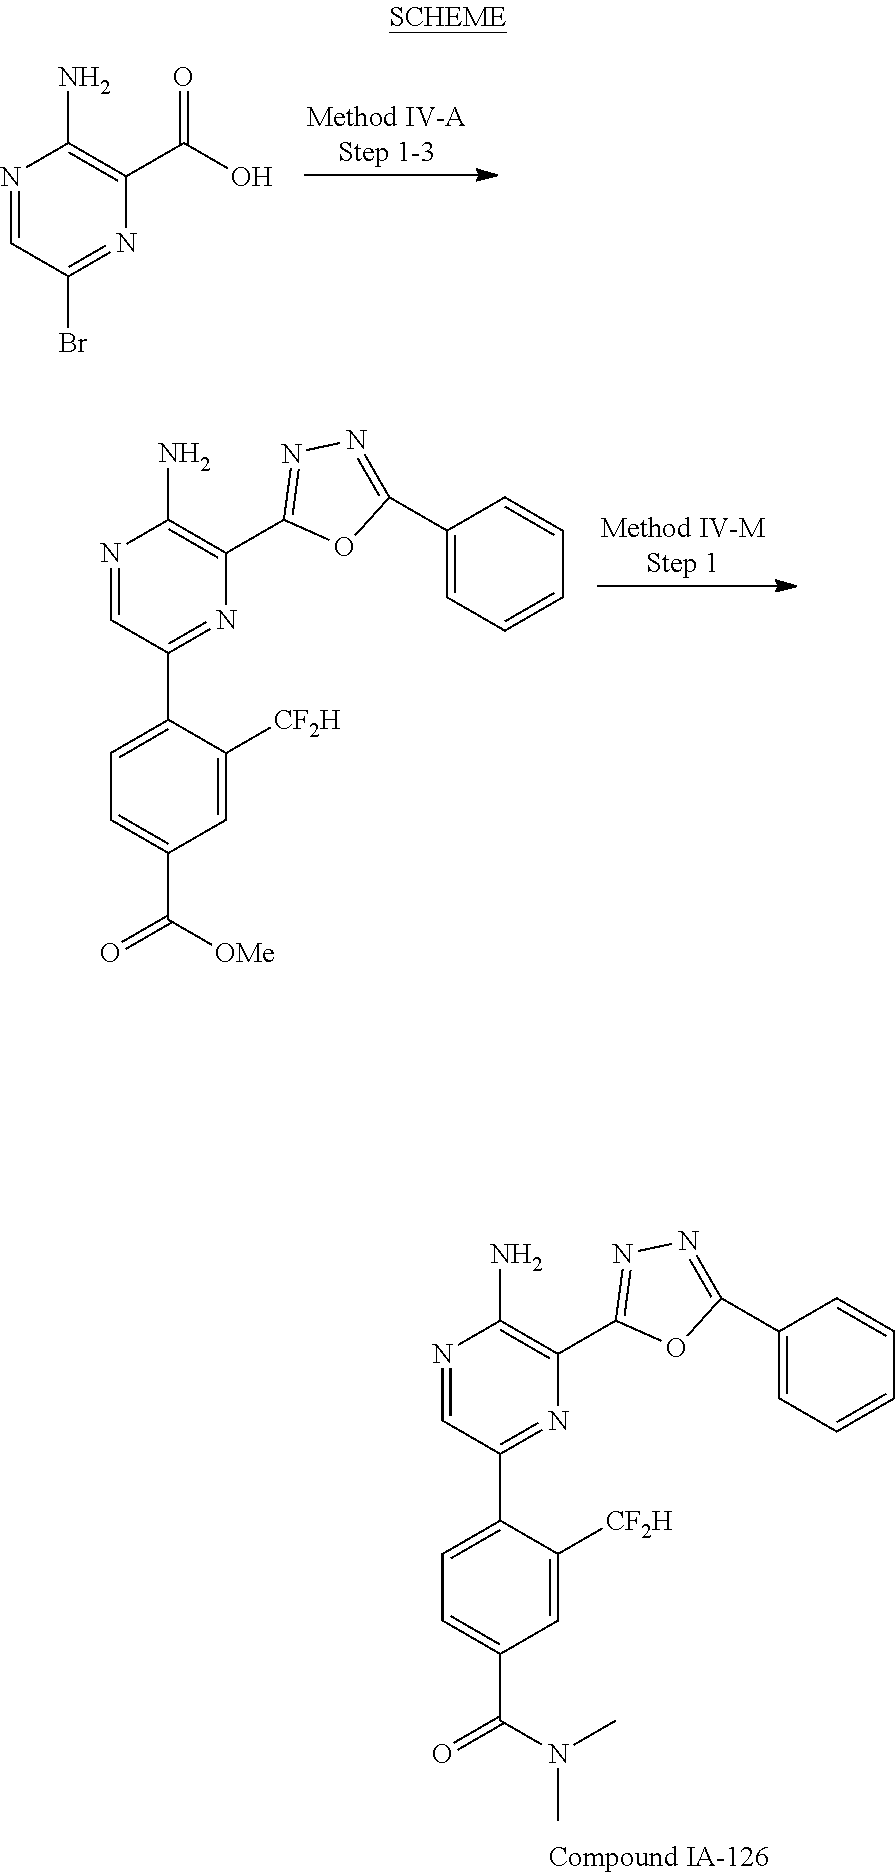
N1=CC(Br)=NC(C(O)=O)=C1N.N1=CC(C2=CC=C(C([OMe])=O)C=C2[CF2H])=NC(C2=NN=C(C3=CC=CC=C3)O2)=C1N.N1=CC(C2=CC=C(C(N(C)C)=O)C=C2[CF2H])=NC(C2=NN=C(C3=CC=CC=C3)O2)=C1N
